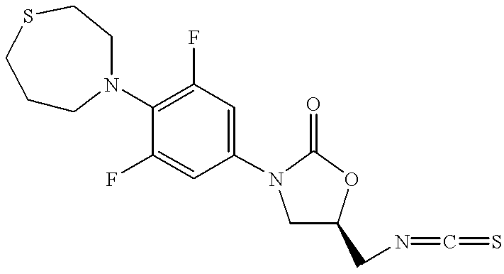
C1CN(C2=C(F)C=C(N3CC(CN=C=S)OC3=O)C=C2F)CCSC1
